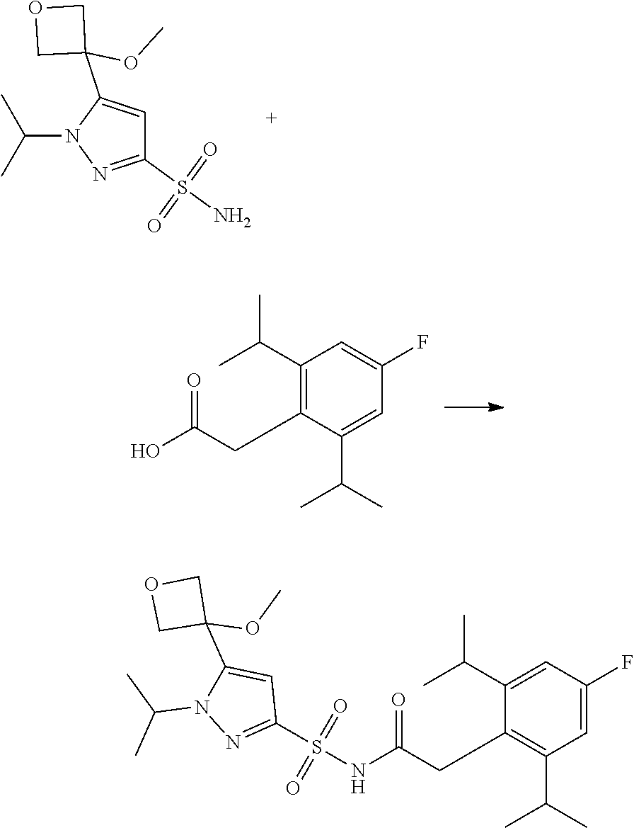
O(C)C1(C2=CC(S(=O)(=O)N)=NN2C(C)C)COC1.C1(CC(O)=O)=C(C(C)C)C=C(F)C=C1C(C)C.C1(CC(=O)NS(C2=NN(C(C)C)C(C3(OC)COC3)=C2)(=O)=O)=C(C(C)C)C=C(F)C=C1C(C)C
